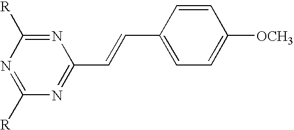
N1=C([R])N=C([R])N=C1C=CC1=CC=C([OCH3])C=C1
